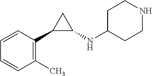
C1=CC(C2C(NC3CCNCC3)C2)=C(C)C=C1
